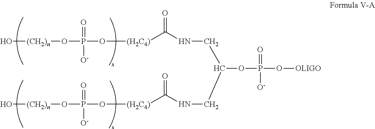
O[(CH2)n]OP(=O)(O[(H2C4)]C(=O)NCC(CNC([(H2C4)]OP(O[(CH2)n]O)(=O)[O-])=O)OP(=O)(O[OLIGO])[O-])[O-]
